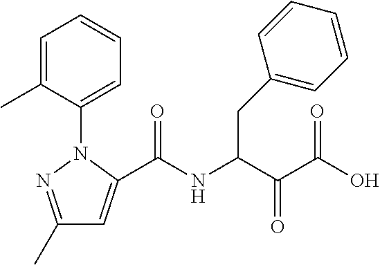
C1(C)=NN(C2=CC=CC=C2C)C(C(NC(C(C(O)=O)=O)CC2=CC=CC=C2)=O)=C1
